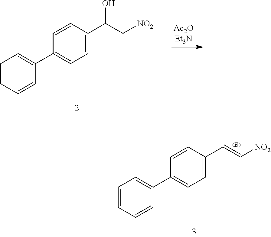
[Ac2OEt3N].C1=CC=CC(C2=CC=C(C(O)C[NO2])C=C2)=C1.C1=CC=CC(C2=CC=C(C=C[NO2])C=C2)=C1
